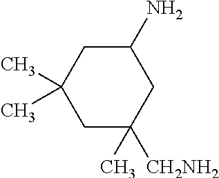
C1(N)CC(C)(C)CC([CH2NH2])(C)C1
